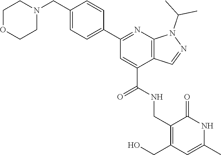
C1OCCN(CC2=CC=C(C3=NC4=C(C(C(=O)NCC5=C(CO)C=C(C)NC5=O)=C3)C=NN4C(C)C)C=C2)C1
